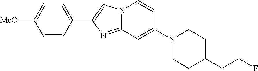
C1=CC(C2=CN3C(=N2)C=C(N2CCC(CCF)CC2)C=C3)=CC=C1[MeO]
